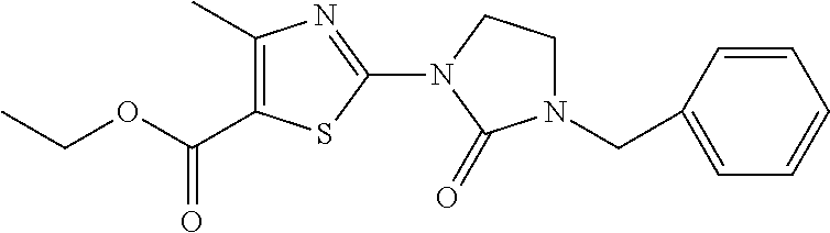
C(OCC)(=O)C1=C(C)N=C(N2C(=O)N(CC3=CC=CC=C3)CC2)S1
